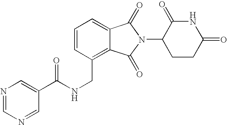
N(CC1=C2C(=CC=C1)C(=O)N(C1CCC(=O)NC1=O)C2=O)C(C1=CN=CN=C1)=O
